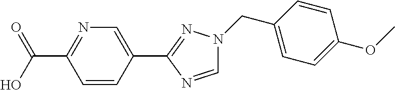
C(C1=NC=C(C2=NN(CC3=CC=C(OC)C=C3)C=N2)C=C1)(O)=O
